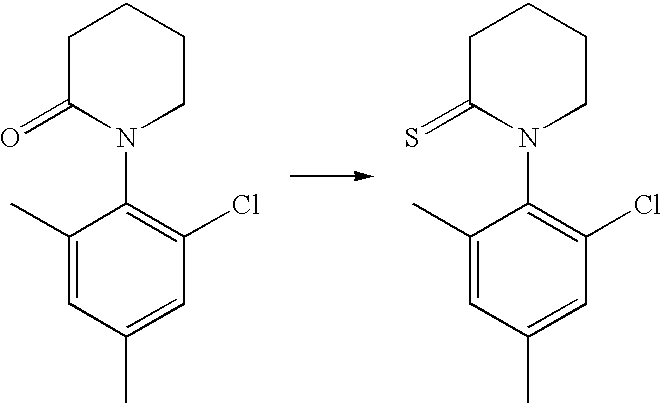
C1(C)=CC(C)=CC(Cl)=C1N1CCCCC1=O.C1(C)=CC(C)=CC(Cl)=C1N1CCCCC1=S
